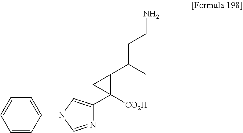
C1=CC(N2C=NC(C3([CO2H])C(C(CCN)C)C3)=C2)=CC=C1
